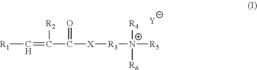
C([R1])=C([R2])C(=O)[X][R3][N+]([R5])([R4])[R6].[Y]
